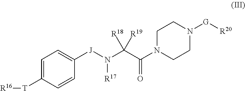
C1=C([T][R16])C=CC([J]N(C(C(N2CCN([G][R20])CC2)=O)([R19])[R18])[R17])=C1
